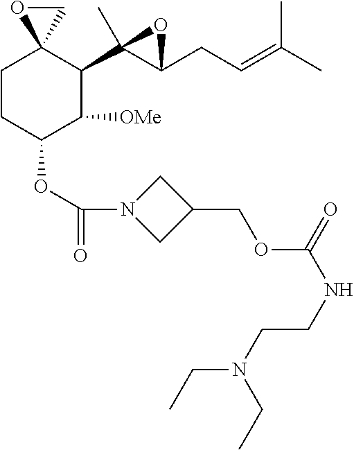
C1CC(OC(=O)N2CC(COC(NCCN(CC)CC)=O)C2)C([OMe])C(C2(C)C(CC=C(C)C)O2)C12CO2
